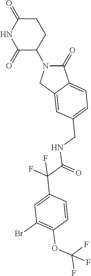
C1(=O)N(C2C(=O)NC(=O)CC2)CC2=CC(CNC(C(C3=CC(Br)=C(OC(F)(F)F)C=C3)(F)F)=O)=CC=C12
